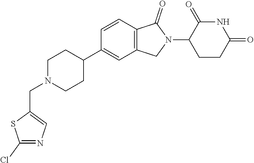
C1N(CC2=CN=C(Cl)S2)CCC(C2=CC3=C(C=C2)C(=O)N(C2CCC(=O)NC2=O)C3)C1
